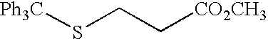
S(CC[CO2CH3])[Ph3C]
